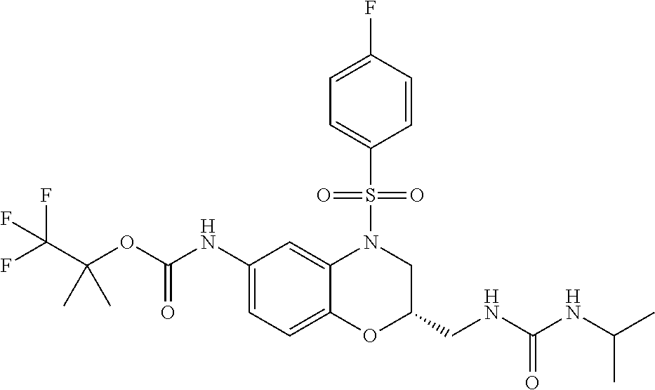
C1(NC(OC(C(F)(F)F)(C)C)=O)=CC=C2C(=C1)N(S(C1=CC=C(F)C=C1)(=O)=O)CC(CNC(NC(C)C)=O)O2
